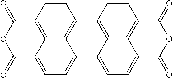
C1=CC2=C3C4=C1C1=C5C(=CC=C6C5=C(C=C1)C(=O)OC6=O)C4=CC=C3C(=O)OC2=O
